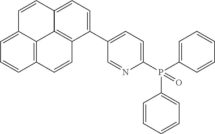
C1=C2C3=C(C=C1)C=CC1=C3C(=CC=C1C1=CC=C(P(C3=CC=CC=C3)(C3=CC=CC=C3)=O)N=C1)C=C2
